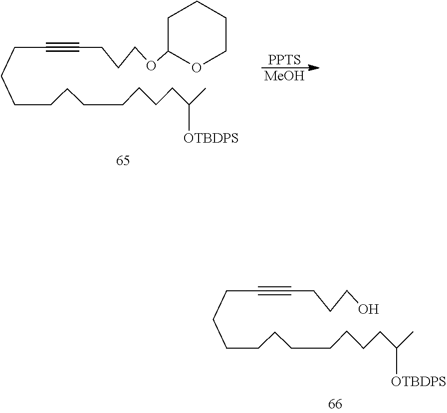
C(CCCCCCCC(C)[OTBDPS])CCC#CCCCO.C(CCCCCCCC(C)[OTBDPS])CCC#CCCCOC1CCCCO1.[PPTS].[MeOH]
